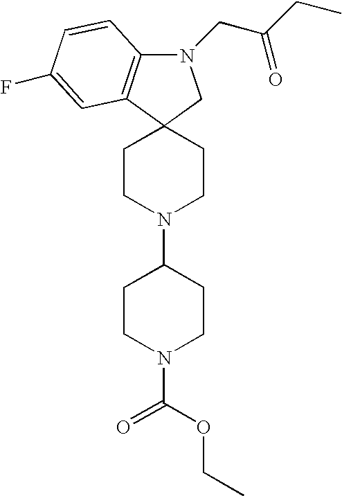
N1(CC(CC)=O)C2=C(C3(C1)CCN(C1CCN(C(=O)OCC)CC1)CC3)C=C(F)C=C2
